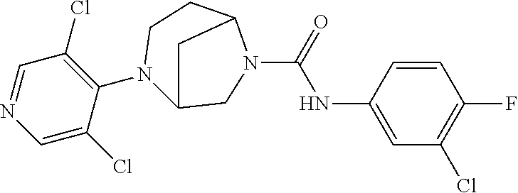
C1(Cl)=C(N2C3CN(C(NC4=CC(Cl)=C(F)C=C4)=O)C(CC2)C3)C(Cl)=CN=C1
